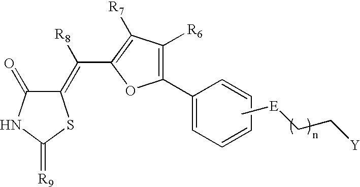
C1(=O)C(=C(C2=C([R7])C([R6])=C(C3=CC=CC=C3)O2)[R8])SC(=[R9])N1.C[E]CC[Y]
